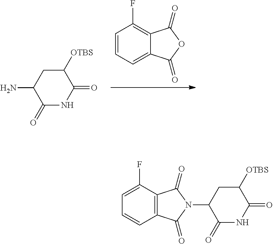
C1=CC=C2C(=C1F)C(=O)OC2=O.C1(=O)NC(=O)C([OTBS])CC1N.C12=C(C(F)=CC=C1)C(=O)N(C1C(=O)NC(=O)C([OTBS])C1)C2=O
